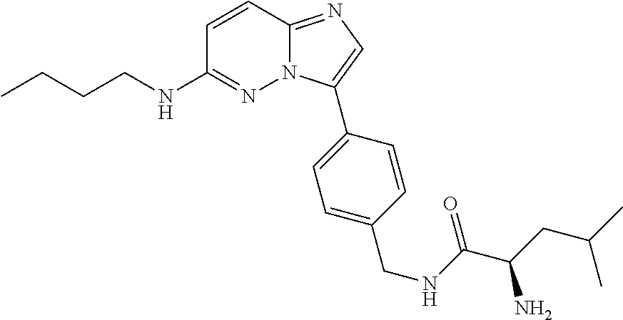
C1=CC2=NC=C(C3=CC=C(CNC(=O)C(CC(C)C)N)C=C3)N2N=C1NCCCC
